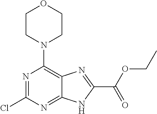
N1=C(Cl)N=C2C(=C1N1CCOCC1)N=C(C(OCC)=O)N2
